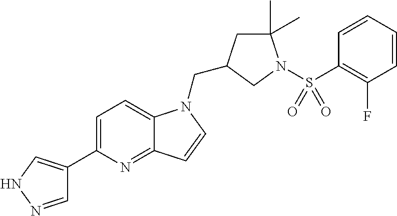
C1=NNC=C1C1=CC=C2C(=N1)C=CN2CC1CC(C)(C)N(S(C2=C(F)C=CC=C2)(=O)=O)C1
